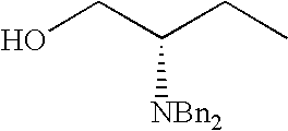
OCC(CC)[NBn2]
